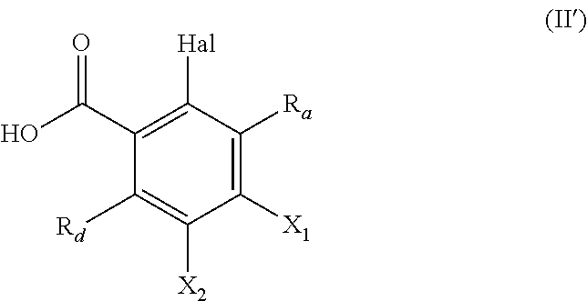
C1([X1])=C([Ra])C([Hal])=C(C(=O)O)C([Rd])=C1[X2]
